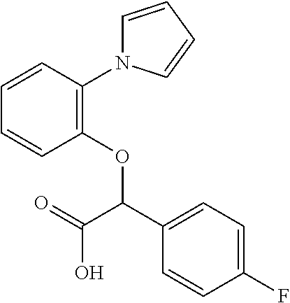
C1=CC(N2C=CC=C2)=C(OC(C2=CC=C(F)C=C2)C(O)=O)C=C1
